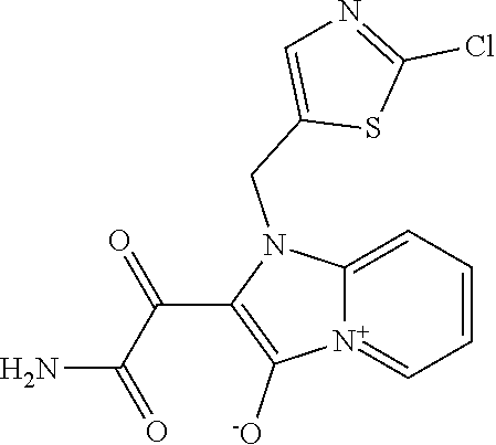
[N+]12=CC=CC=C1N(CC1=CN=C(Cl)S1)C(C(C(=O)N)=O)=C2[-O]
